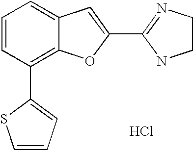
C1(C2=NCCN2)=CC2=CC=CC(C3=CC=CS3)=C2O1.Cl
